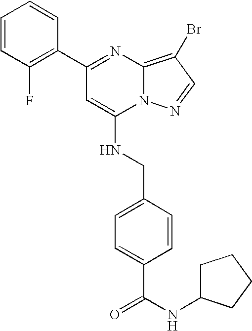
C1=CC(F)=C(C2=NC3=C(Br)C=NN3C(NCC3=CC=C(C(=O)NC4CCCC4)C=C3)=C2)C=C1
